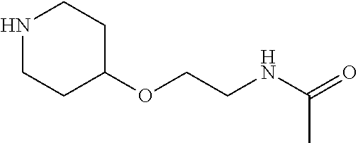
N1CCC(OCCNC(=O)C)CC1
